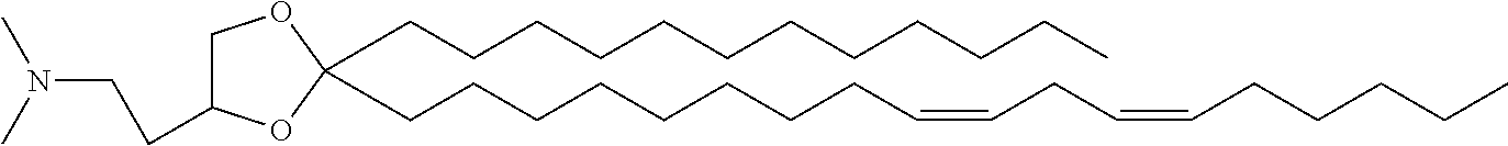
N(C)(C)CCC1COC(CCCCCCCCC=CCC=CCCCCC)(CCCCCCCCCCCC)O1
